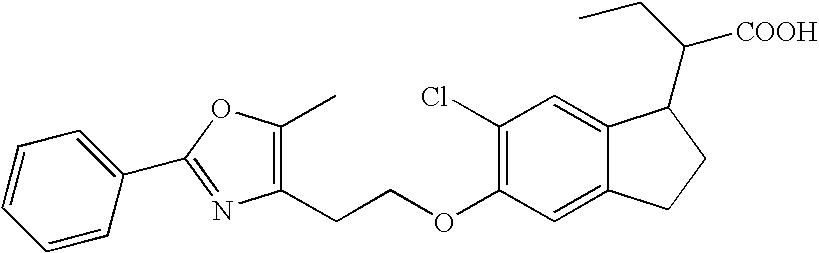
C1=CC(C2=NC(CCOC3=C(Cl)C=C4C(=C3)CCC4C(CC)[COOH])=C(C)O2)=CC=C1
